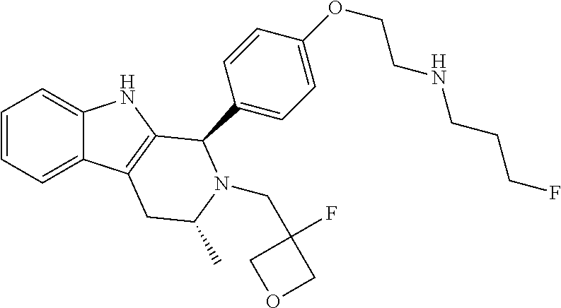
C1=CC=C2C(=C1)NC1=C2CC(C)N(CC2(F)COC2)C1C1=CC=C(OCCNCCCF)C=C1
